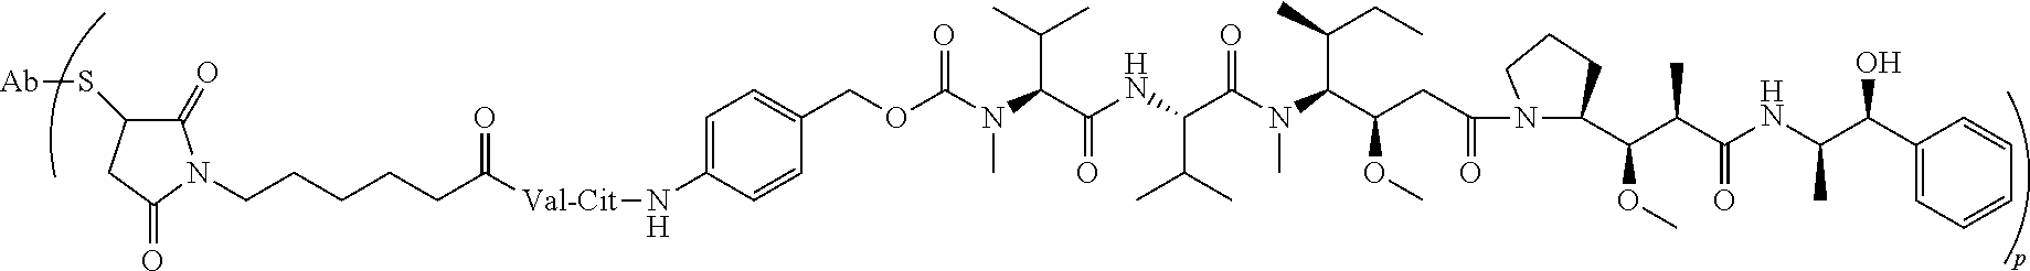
C1(=O)C(S[Ab])CC(=O)N1CCCCCC(=O)[Val-Cit]NC1=CC=C(COC(=O)N(C)C(C(C)C)C(=O)NC(C(C)C)C(=O)N(C)C(C(CC)C)C(OC)CC(=O)N2C(C(OC)C(C)C(=O)NC(C)C(O)C3=CC=CC=C3)CCC2)C=C1
